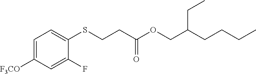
C1=C([F3CO])C=C(F)C(SCCC(=O)OCC(CCCC)CC)=C1
